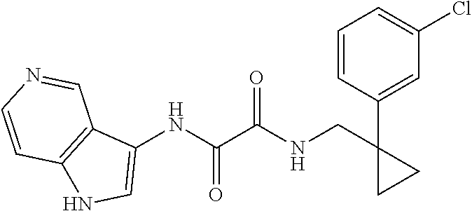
C1=C(Cl)C=C(C2(CNC(C(NC3=CNC4=C3C=NC=C4)=O)=O)CC2)C=C1
